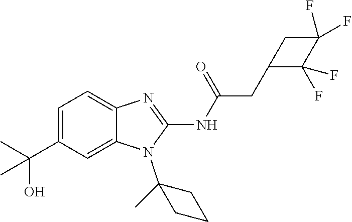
C1=C(C(C)(C)O)C=C2C(=C1)N=C(NC(=O)CC1CC(F)(F)C1(F)F)N2C1(C)CCC1
